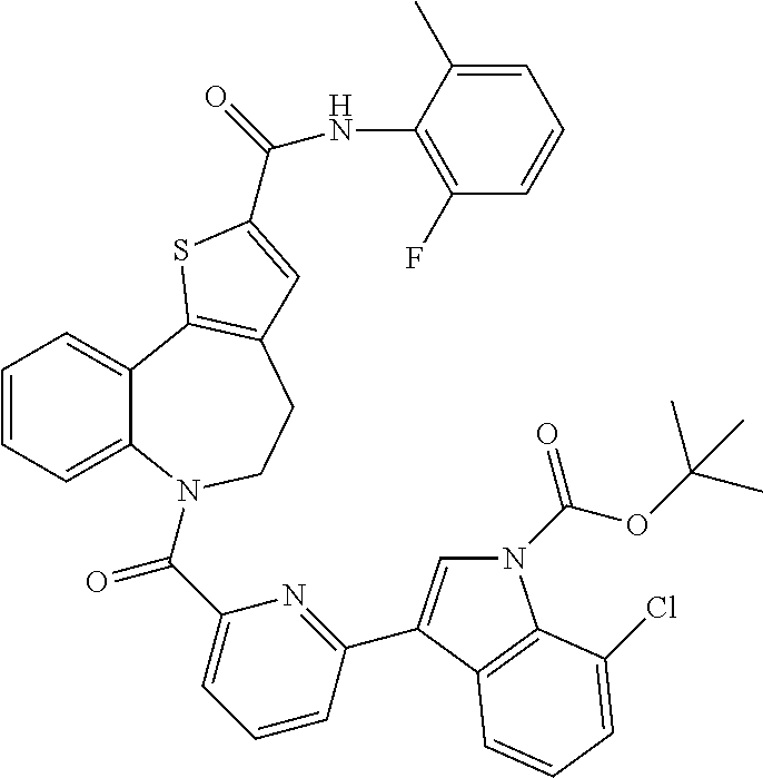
C1=CC=C2C(=C1)C1=C(CCN2C(C2=CC=CC(C3=CN(C(=O)OC(C)(C)C)C4=C3C=CC=C4Cl)=N2)=O)C=C(C(=O)NC2=C(F)C=CC=C2C)S1
